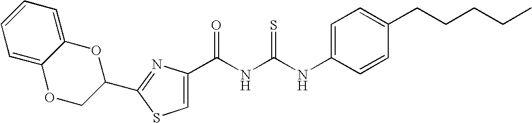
C1=C(NC(NC(=O)C2=CSC(C3OC4=CC=CC=C4OC3)=N2)=S)C=CC(CCCCC)=C1
